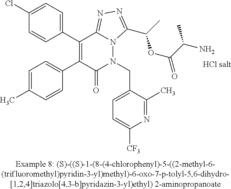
C1(Cl)=CC=C(C2=C(C3=CC=C(C)C=C3)C(=O)N(CC3=CC=C([CF3])N=C3C)N3C2=NN=C3C(C)OC(=O)C(N)C)C=C1
